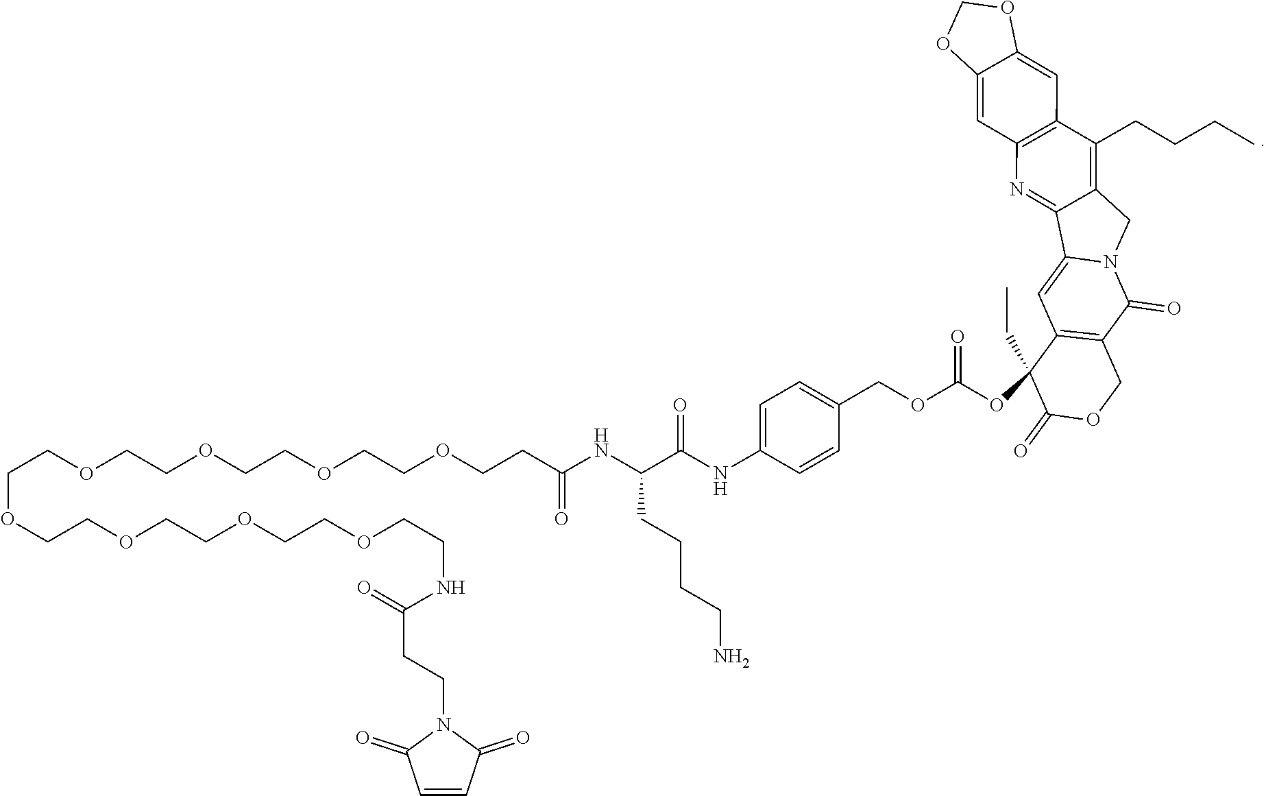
C(N1C(=O)C=CC1=O)CC(NCCOCCOCCOCCOCCOCCOCCOCCOCCC(=O)NC(CCCCN)C(NC1=CC=C(COC(OC2(CC)C(=O)OCC3=C2C=C2N(C3=O)CC3=C(CCCC)C4=C(N=C23)C=C2C(=C4)OCO2)=O)C=C1)=O)=O
